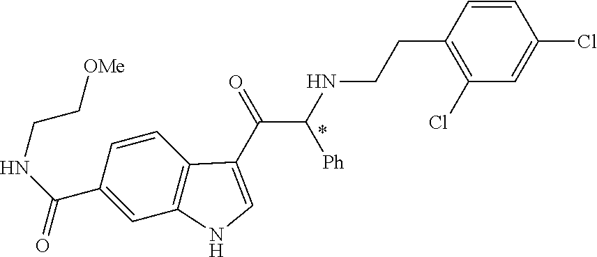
C1(C(NCC[OMe])=O)=CC2=C(C=C1)C(C(=O)C(NCCC1=C(Cl)C=C(Cl)C=C1)[Ph])=CN2
